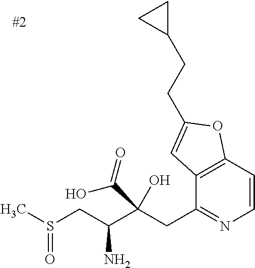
C12=C(C=CN=C1CC(C(CS(C)=O)N)(O)C(=O)O)OC(CCC1CC1)=C2
